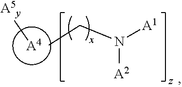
[A4][A5y].N([A2])([A1])CC
